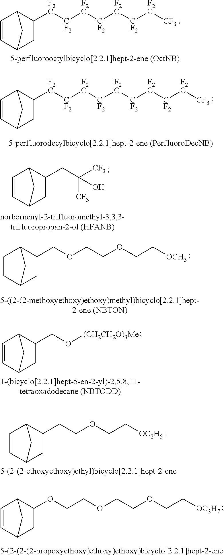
C1=CC2C([F2C][CF2][F2C][CF2][F2C][CF2][F2C][CF3])CC1C2.C1=CC2C([F2C][CF2][F2C][CF2][F2C][CF2][F2C][CF2][F2C][CF3])CC1C2.C1=CC2CC(CC([CF3])([CF3])O)C1C2.C1=CC2CC(COCCOCC[OCH3])C1C2.C1=CC2CC(CO[(CH2CH2O)3Me])C1C2.C1=CC2CC(CCOCC[OC2H5])C1C2.C1=CC2CC(OCCOCCOCC[OC3H7])C1C2
